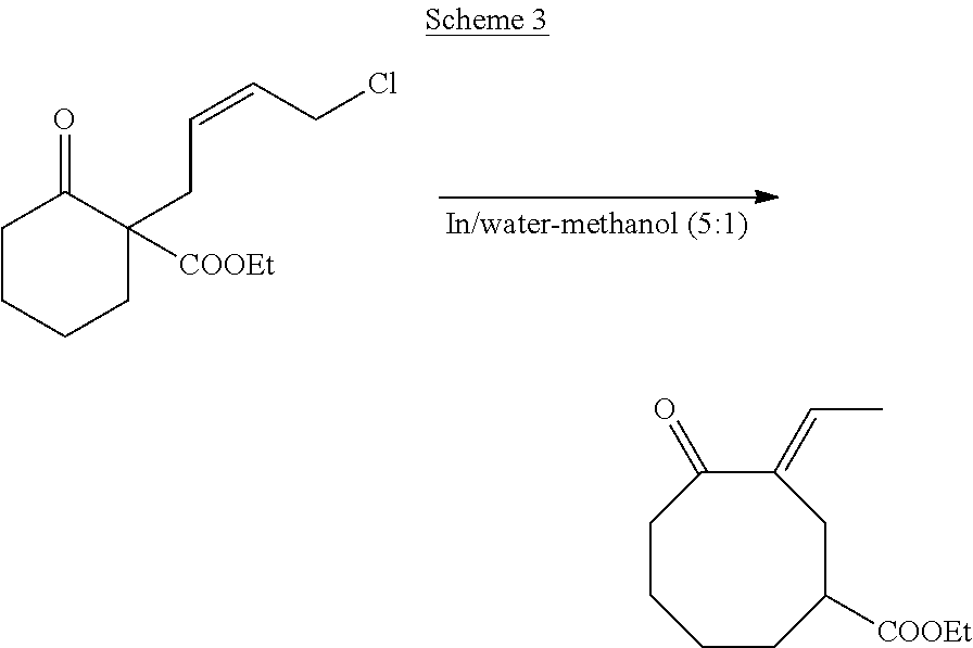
C1CCCC(CC=CCCl)([COOEt])C1=O.C1CCCC([COOEt])CC(=CC)C1=O
